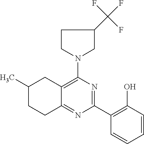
C1(C2=C(O)C=CC=C2)=NC(N2CC(C(F)(F)F)CC2)=C2C(=N1)CCC(C)C2
